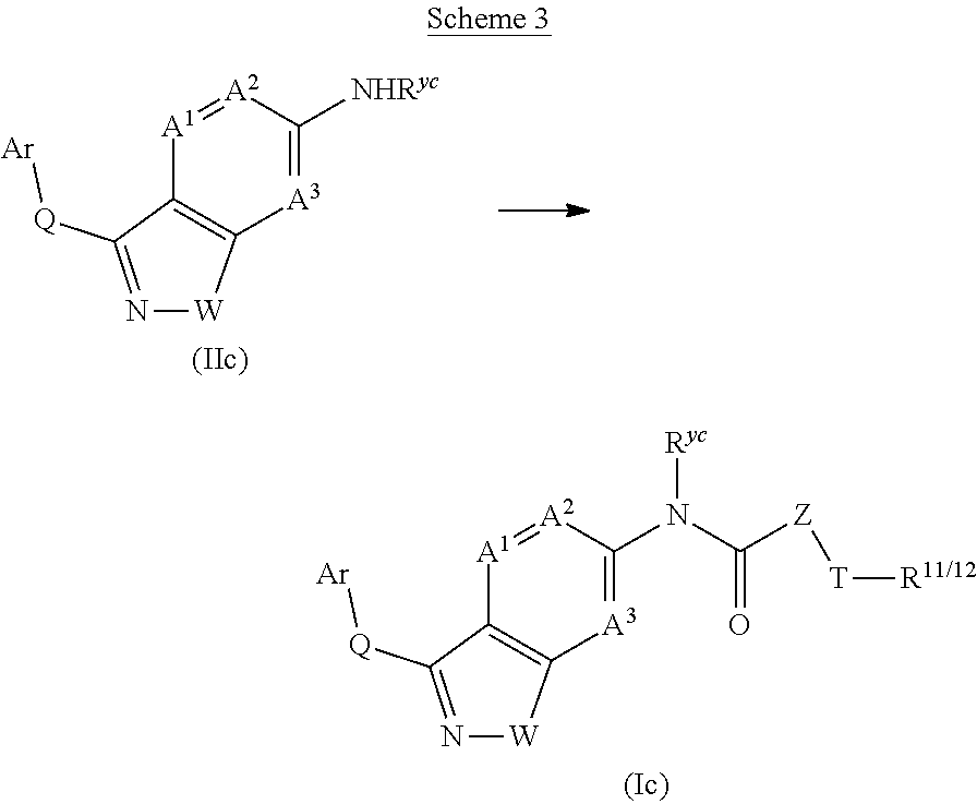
[A1]1=[A2]C(N(C([Z][T][R11/12])=O)[Ryc])=[A3]C2=C1C([Q][Ar])=N[W]2.[A1]1=[A2]C([NHRyc])=[A3]C2=C1C([Q][Ar])=N[W]2
